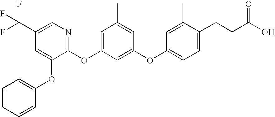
C1(C(F)(F)F)=CN=C(OC2=CC(C)=CC(OC3=CC=C(CCC(O)=O)C(C)=C3)=C2)C(OC2=CC=CC=C2)=C1
